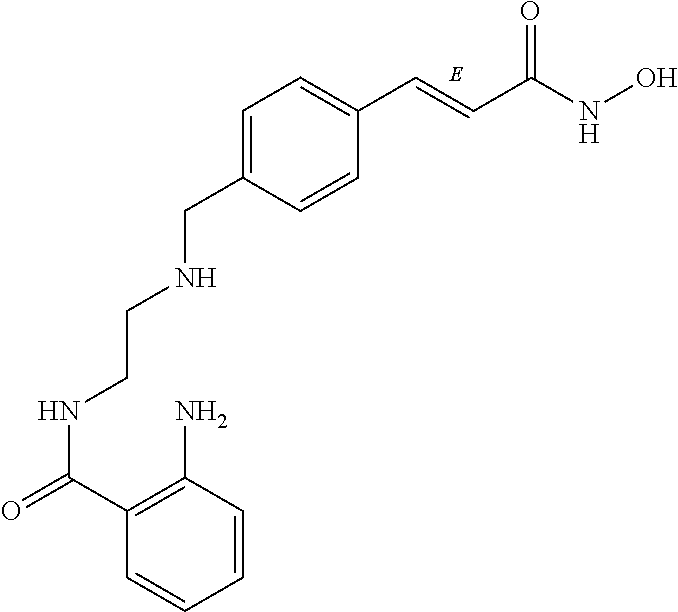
N(CC1=CC=C(C=CC(NO)=O)C=C1)CCNC(C1=C(N)C=CC=C1)=O
